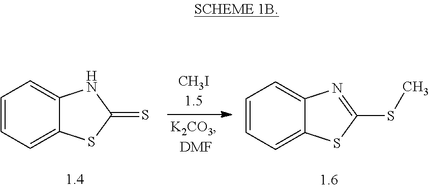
C1=CC=C2C(=C1)N=C(SC)S2.C1=CC=C2C(=C1)NC(=S)S2
